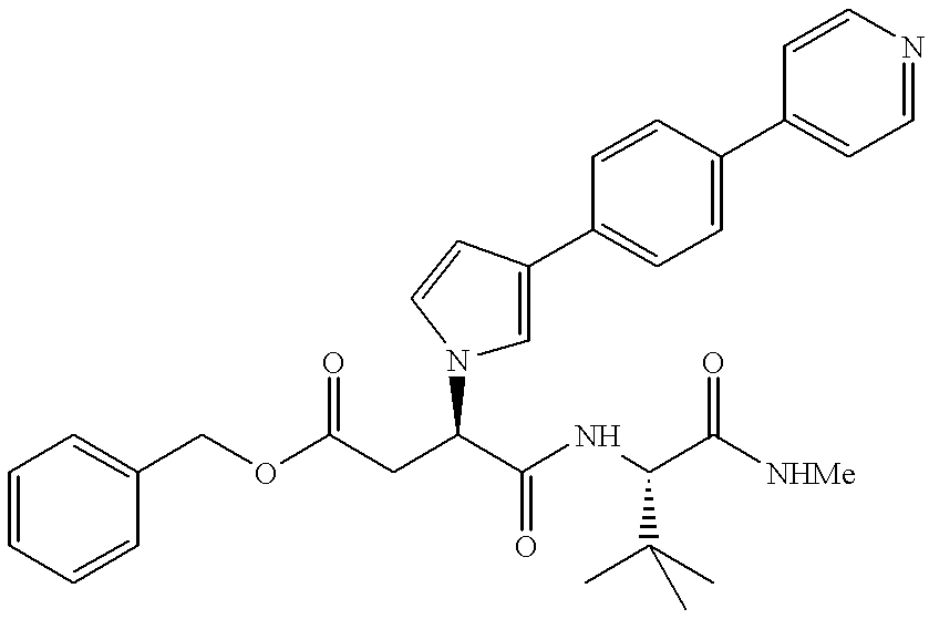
O(C(CC(C(NC(C([NHMe])=O)C(C)(C)C)=O)N1C=C(C2=CC=C(C3=CC=NC=C3)C=C2)C=C1)=O)CC1=CC=CC=C1
